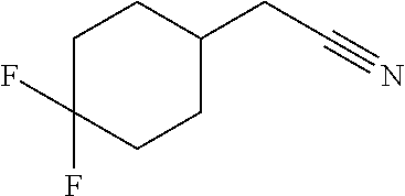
C1C(F)(F)CCC(CC#N)C1
